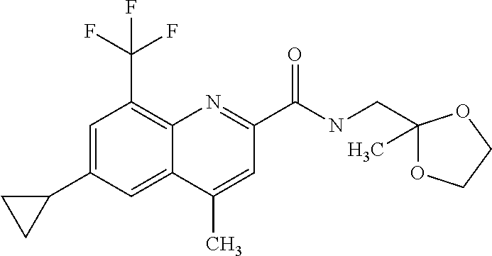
C1(C)=CC(C(NCC2(C)OCCO2)=O)=NC2=C(C(F)(F)F)C=C(C3CC3)C=C12
